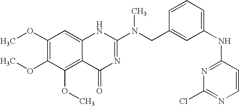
C1(OC)=C(OC)C(OC)=C2C(=C1)NC(N(CC1=CC(NC3=NC(Cl)=NC=C3)=CC=C1)C)=NC2=O
